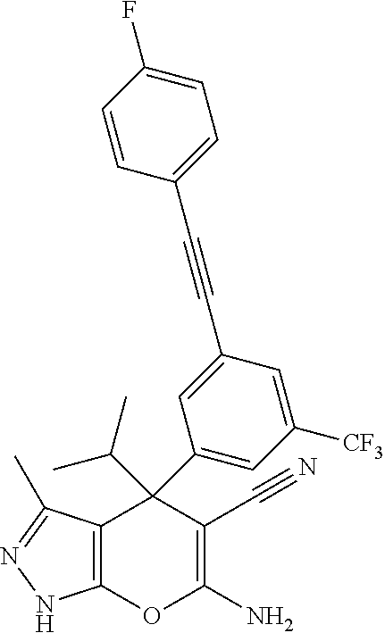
C12=C(C(C)=NN1)C(C1=CC([CF3])=CC(C#CC3=CC=C(F)C=C3)=C1)(C(C)C)C(C#N)=C(N)O2
